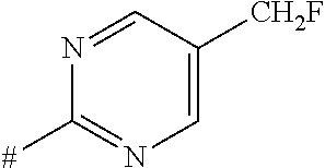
N1=CC([CH2F])=CN=C1[#]
